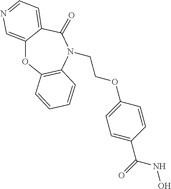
C12=CN=CC=C1C(=O)N(CCOC1=CC=C(C(=O)NO)C=C1)C1=C(O2)C=CC=C1
